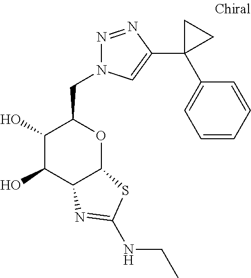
C1(O)C(O)C2C(OC1CN1N=NC(C3(C4=CC=CC=C4)CC3)=C1)SC(NCC)=N2
